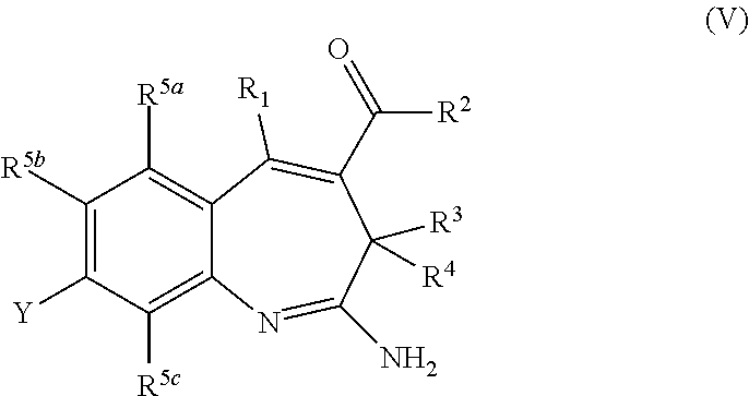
C1([Y])=C([R5b])C([R5a])=C2C(=C1[R5c])N=C(N)C([R3])([R4])C(C(=O)[R2])=C2[R1]
